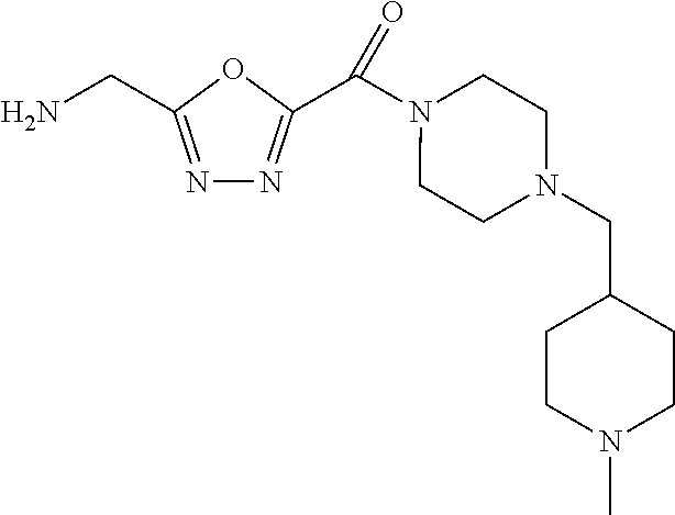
NCC1=NN=C(C(N2CCN(CC3CCN(C)CC3)CC2)=O)O1
